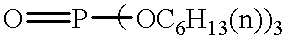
O=P[OC6H13(n))3]
